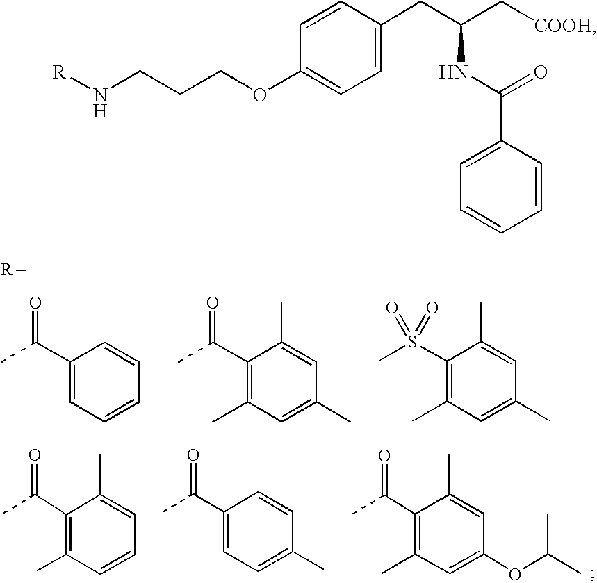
C1(C(C)=O)=CC=CC=C1.C1(C(C)=O)=C(C)C=C(C)C=C1C.C1(S(C)(=O)=O)=C(C)C=C(C)C=C1C.C1(C(C)=O)=C(C)C=CC=C1C.C1(C(C)=O)=CC=C(C)C=C1.C1(C(C)=O)=C(C)C=C(OC(C)C)C=C1C.[R]NCCCOC1=CC=C(CC(C[COOH])NC(C2=CC=CC=C2)=O)C=C1
